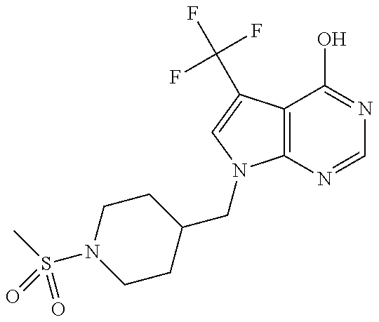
C1CC(CN2C3=C(C(C(F)(F)F)=C2)C(O)=NC=N3)CCN1S(=O)(C)=O
